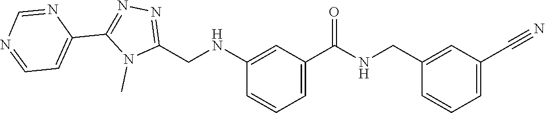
C1(NCC2=NN=C(C3=CC=NC=N3)N2C)=CC(C(NCC2=CC(C#N)=CC=C2)=O)=CC=C1
